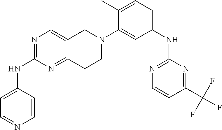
N1=C(NC2=CC=NC=C2)N=C2C(=C1)CN(C1=CC(NC3=NC=CC(C(F)(F)F)=N3)=CC=C1C)CC2
